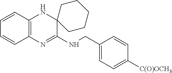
C1=CC2=C(C=C1)N=C(NCC1=CC=C([C(O)OCH3])C=C1)C1(N2)CCCCC1
